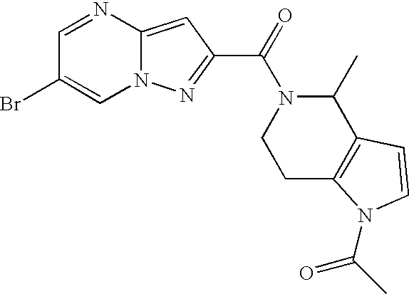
C1=NC2=CC(C(=O)N3C(C)C4=C(CC3)N(C(=O)C)C=C4)=NN2C=C1Br
